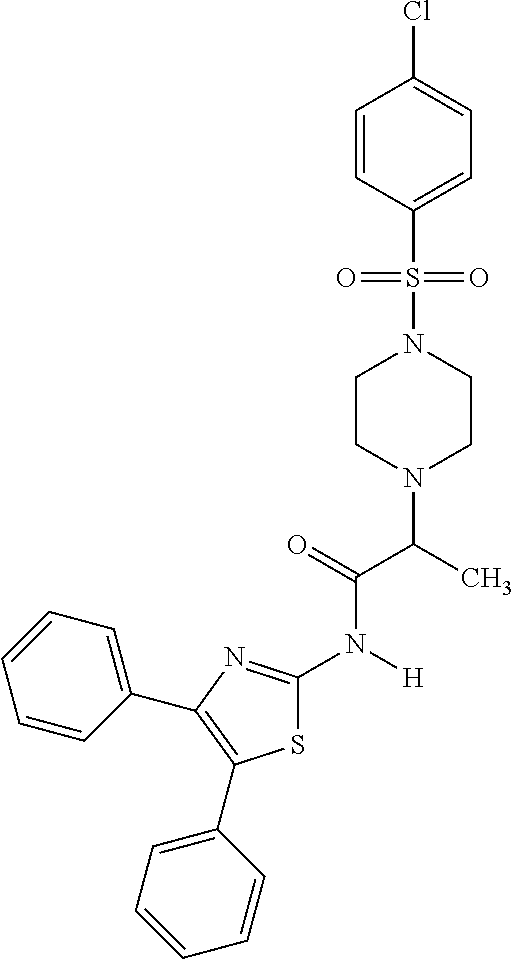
C1CN(C(C(N([H])C2=NC(C3=CC=CC=C3)=C(C3=CC=CC=C3)S2)=O)C)CCN1S(=O)(=O)C1=CC=C(Cl)C=C1
